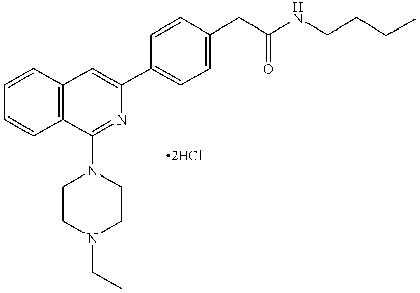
C12=C(C=CC=C1)C(N1CCN(CC)CC1)=NC(C1=CC=C(CC(NCCCC)=O)C=C1)=C2
